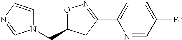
N1=CN(CC2ON=C(C3=CC=C(Br)C=N3)C2)C=C1
